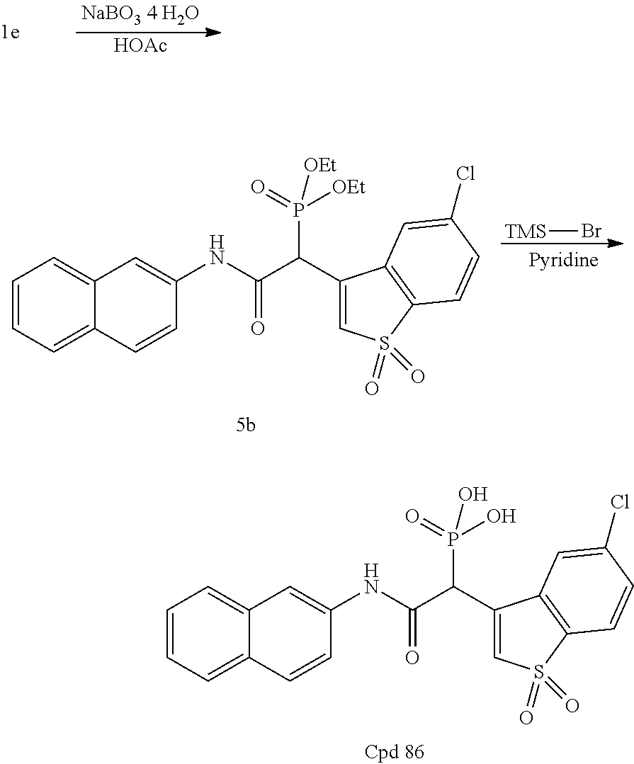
C1=CC=C2C(=C1)C=C(NC(C(C1=CS(=O)(=O)C3=C1C=C(Cl)C=C3)P(=O)(O)O)=O)C=C2.[HOAc].C1=CC=C2C(=C1)C=C(NC(C(C1=CS(=O)(=O)C3=C1C=C(Cl)C=C3)P(=O)([OEt])[OEt])=O)C=C2.[TMS]Br
